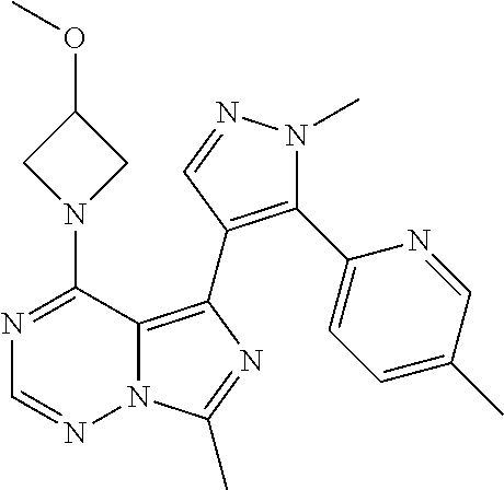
N12C(=C(C3=C(C4=CC=C(C)C=N4)N(C)N=C3)N=C1C)C(N1CC(OC)C1)=NC=N2
